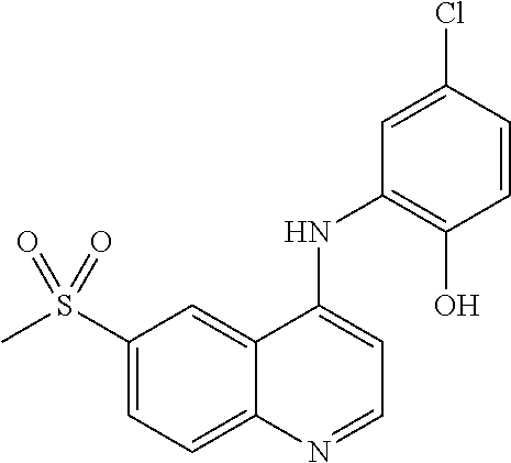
C1(S(C)(=O)=O)=CC=C2C(=C1)C(NC1=C(O)C=CC(Cl)=C1)=CC=N2
